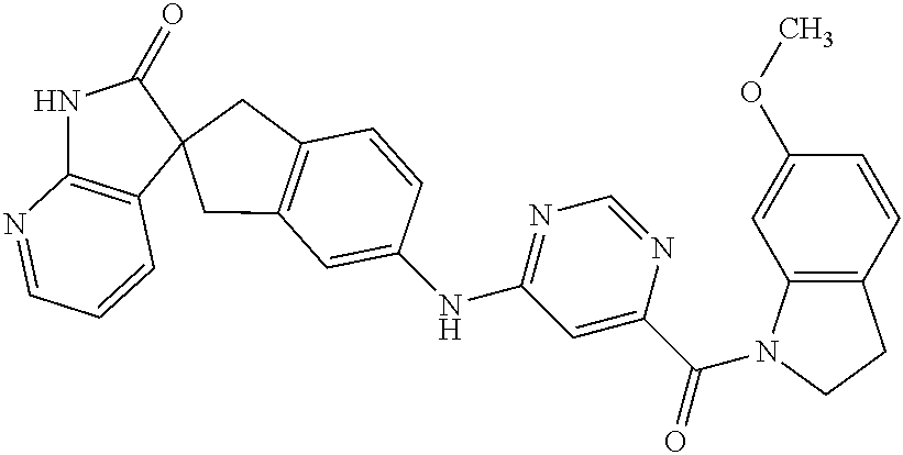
C1=C(NC2=NC=NC(C(=O)N3C4=C(CC3)C=CC(OC)=C4)=C2)C=CC2=C1CC1(C2)C2=C(NC1=O)N=CC=C2
